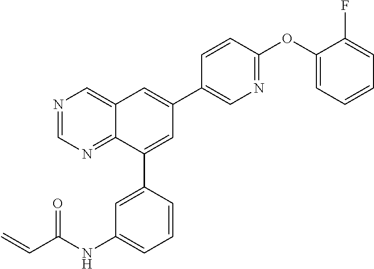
C1(C2=CC(C3=CN=C(OC4=CC=CC=C4F)C=C3)=CC3=CN=CN=C23)=CC(NC(C=C)=O)=CC=C1
